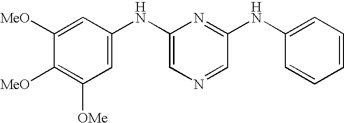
C1([MeO])=CC(NC2=CN=CC(NC3=CC=CC=C3)=N2)=CC([OMe])=C1[MeO]
